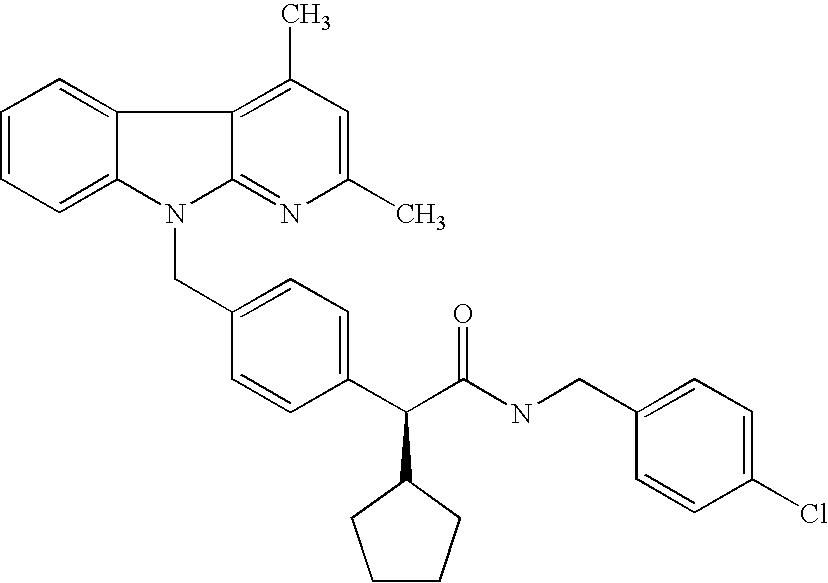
N1(CC2=CC=C(C(C(NCC3=CC=C(Cl)C=C3)=O)C3CCCC3)C=C2)C2=NC(C)=CC(C)=C2C2=CC=CC=C12
